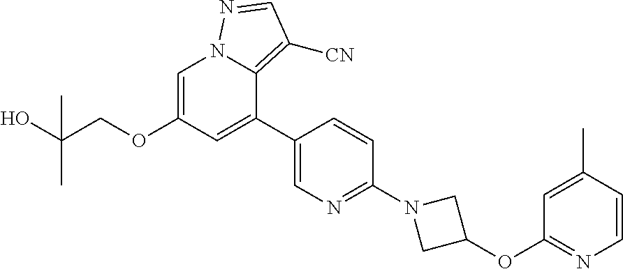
C1=C(OCC(O)(C)C)C=C(C2=CN=C(N3CC(OC4=NC=CC(C)=C4)C3)C=C2)C2=C([CN])C=NN12
